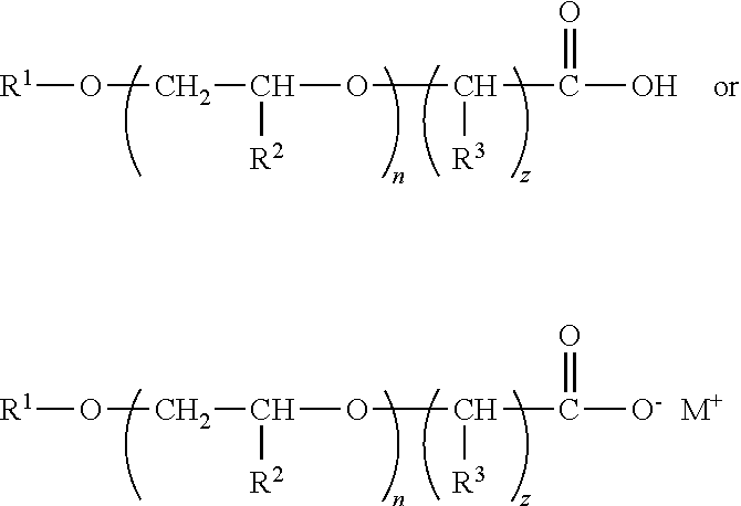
[R1]OCC([R2])OC([R3])C(=O)O.[R1]OCC([R2])OC([R3])C(=O)[O-].[M+]
